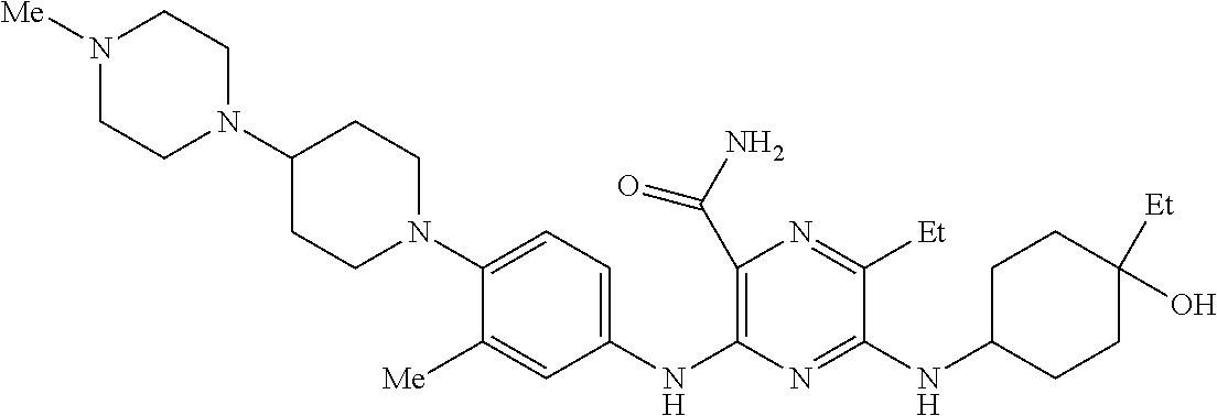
C1(C(N)=O)=C(NC2=CC=C(N3CCC(N4CCN([Me])CC4)CC3)C([Me])=C2)N=C(NC2CCC(O)([Et])CC2)C([Et])=N1
